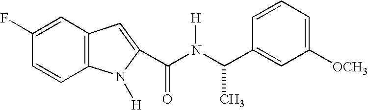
C1(F)=CC2=C(C=C1)N([H])C(C(N(C(C)C1=CC([OCH3])=CC=C1)[H])=O)=C2
